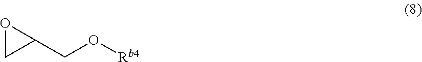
C1(CO[Rb4])OC1
